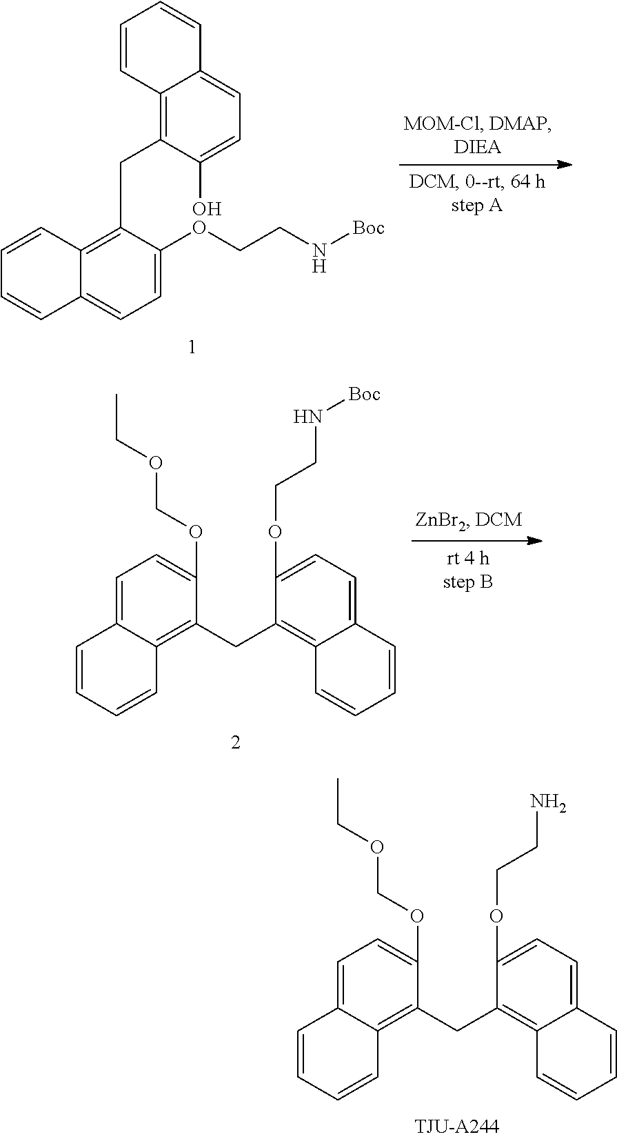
C12=C(CC3=C4C(=CC=C3OCCN[Boc])C=CC=C4)C(O)=CC=C1C=CC=C2.C1(OCOCC)=CC=C2C(=C1CC1=C3C(=CC=C1OCCN[Boc])C=CC=C3)C=CC=C2.C1(OCOCC)=CC=C2C(=C1CC1=C3C(=CC=C1OCCN)C=CC=C3)C=CC=C2
